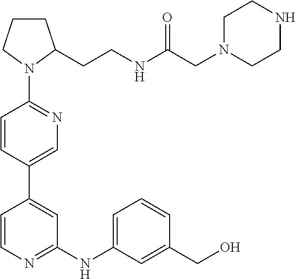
C1CCN(C2=NC=C(C3=CC(NC4=CC=CC(CO)=C4)=NC=C3)C=C2)C1CCNC(CN1CCNCC1)=O
